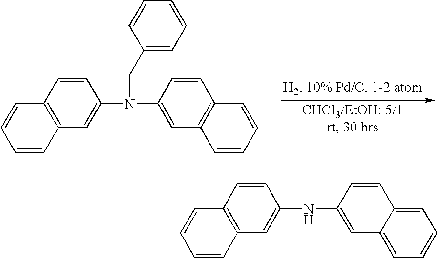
C1=CC2=C(C=C1N(C1=CC3=C(C=C1)C=CC=C3)CC1=CC=CC=C1)C=CC=C2.C1=CC2=C(C=C1NC1=CC3=CC=CC=C3C=C1)C=CC=C2
